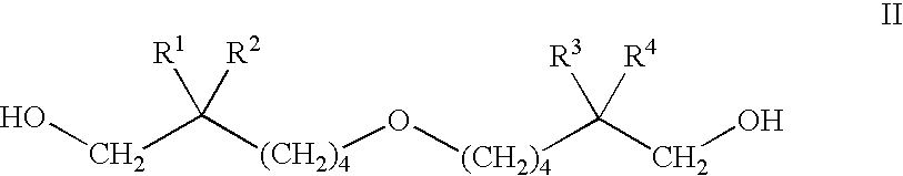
C(C([(CH2)4]O[(CH2)4]C(CO)([R3])[R4])([R1])[R2])O
